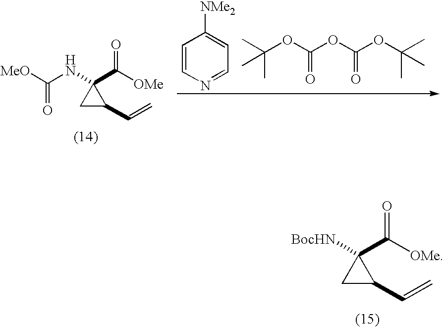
C1C(C=C)C1(NC([MeO])=O)C([OMe])=O.C(OC(OC(OC(C)(C)C)=O)=O)(C)(C)C.C1([NMe2])=CC=NC=C1.C1C(C=C)C1([BocHN])C([OMe])=O
